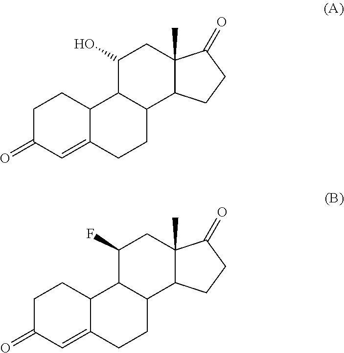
C1C(=O)C=C2C(C1)C1C(CC2)C2C(C)(CC1O)C(=O)CC2.C1C(=O)C=C2C(C1)C1C(CC2)C2C(C)(CC1F)C(=O)CC2
